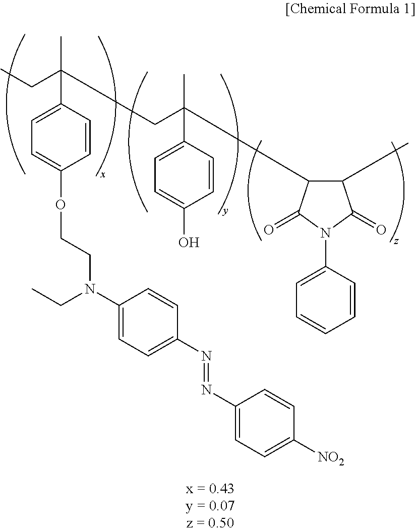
C1=C(C(CC)(C)CC(C)(C2=CC=C(O)C=C2)C2C(C)C(=O)N(C3=CC=CC=C3)C2=O)C=CC(OCCN(CC)C2=CC=C(N=NC3=CC=C([NO2])C=C3)C=C2)=C1
